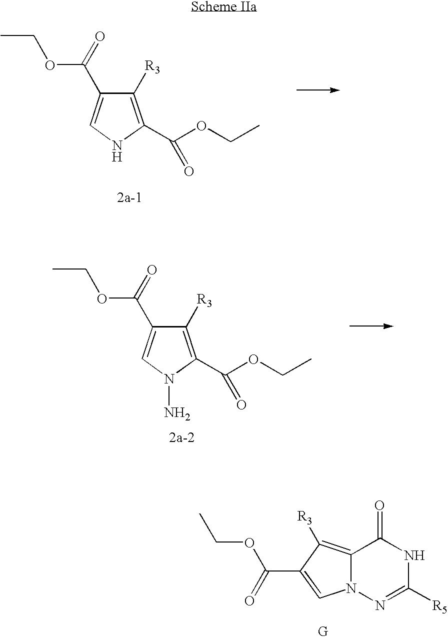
C1([R3])=C(C(OCC)=O)NC=C1C(OCC)=O.C1([R3])=C(C(OCC)=O)N(N)C=C1C(OCC)=O.C12=C([R3])C(C(OCC)=O)=CN1N=C([R5])NC2=O
